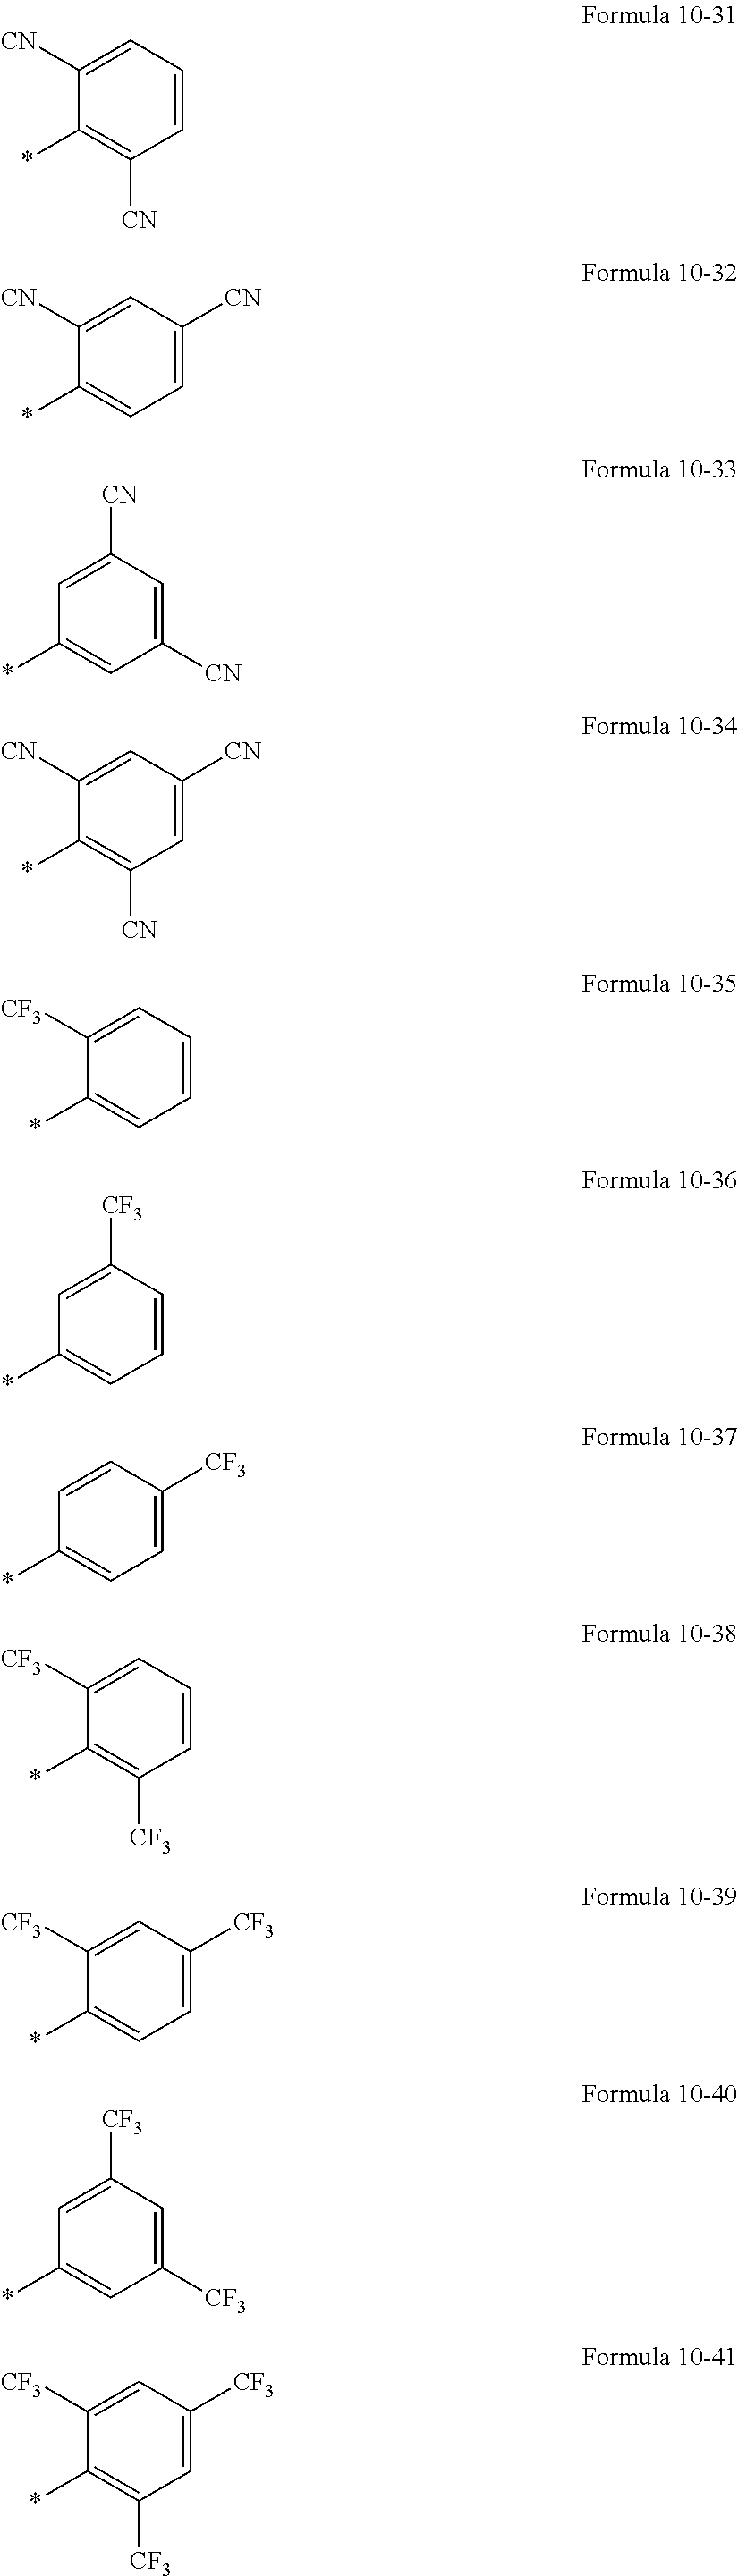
C1=CC=C([CN])C(*)=C1[CN].C1=C([CN])C=C([CN])C(*)=C1.C1([CN])=CC([CN])=CC(*)=C1.C1=C([CN])C=C([CN])C(*)=C1[CN].C1=CC=C([CF3])C(*)=C1.C1=CC([CF3])=CC(*)=C1.C1=C([CF3])C=CC(*)=C1.C1=CC=C([CF3])C(*)=C1[CF3].C1=C([CF3])C=C([CF3])C(*)=C1.C1([CF3])=CC([CF3])=CC(*)=C1.C1=C([CF3])C=C([CF3])C(*)=C1[CF3]
